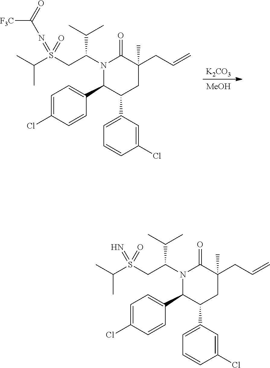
[K2CO3].[MeOH].C1=C(Cl)C=CC(C2C(C3=CC=CC(Cl)=C3)CC(CC=C)(C)C(=O)N2C(CS(C(C)C)(=NC(=O)[F3C])=O)C(C)C)=C1.C1=C(Cl)C=CC(C2C(C3=CC=CC(Cl)=C3)CC(CC=C)(C)C(=O)N2C(CS(C(C)C)(=N)=O)C(C)C)=C1
